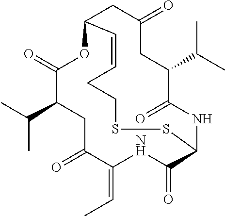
CC(C)C1C(=O)OC2C=CCCSSC(C(=O)NC(=CC)C(=O)C1)NC(=O)C(C(C)C)CC(=O)C2
